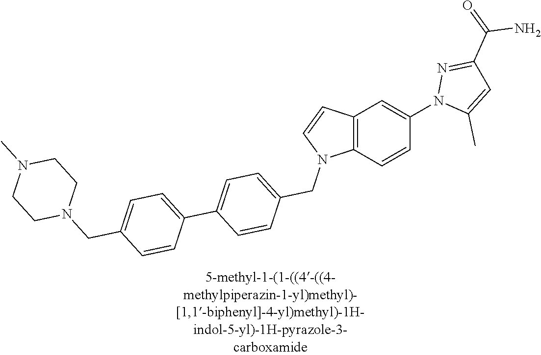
C12=C(C=CC(N3C(C)=CC(C(=O)N)=N3)=C1)N(CC1=CC=C(C3=CC=C(CN4CCN(C)CC4)C=C3)C=C1)C=C2
